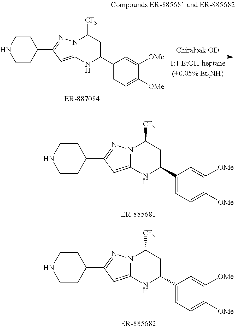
C1CNCCC1C1=NN2C(=C1)NC(C1=CC=C([OMe])C([OMe])=C1)CC2[CF3].C1CNCCC1C1=NN2C(=C1)NC(C1=CC=C([OMe])C([OMe])=C1)CC2[CF3].C1CNCCC1C1=NN2C(=C1)NC(C1=CC=C([OMe])C([OMe])=C1)CC2[CF3]
